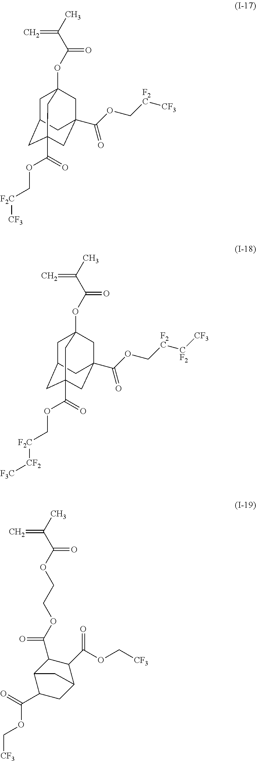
O(C(=O)C(C)=C)C12CC3CC(C(=O)OC[F2C][CF3])(CC(C(OC[F2C][CF3])=O)(C1)C3)C2.O(C(=O)C(C)=C)C12CC3CC(C(=O)OC[F2C][CF2][F3C])(CC(C(OC[F2C][CF2][CF3])=O)(C1)C3)C2.C=C(C)C(OCCOC(=O)C1C2C(C(=O)OC[CF3])CC(C1C(OC[CF3])=O)C2)=O
